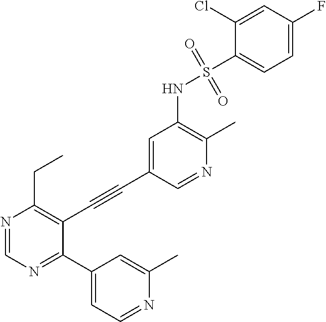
N1=CC(C#CC2=C(CC)N=CN=C2C2=CC=NC(C)=C2)=CC(NS(=O)(C2=CC=C(F)C=C2Cl)=O)=C1C
